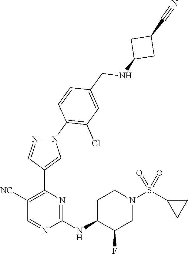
C1(NC2C(F)CN(S(C3CC3)(=O)=O)CC2)=NC(C2=CN(C3=C(Cl)C=C(CNC4CC(C#N)C4)C=C3)N=C2)=C([NC])C=N1
